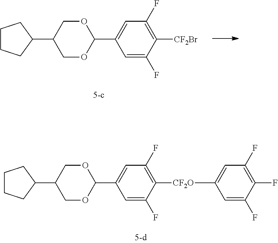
C1CCC(C2COC(C3=CC(F)=C([CF2Br])C(F)=C3)OC2)C1.C1CCC(C2COC(C3=CC(F)=C([CF2O]C4=CC(F)=C(F)C(F)=C4)C(F)=C3)OC2)C1
